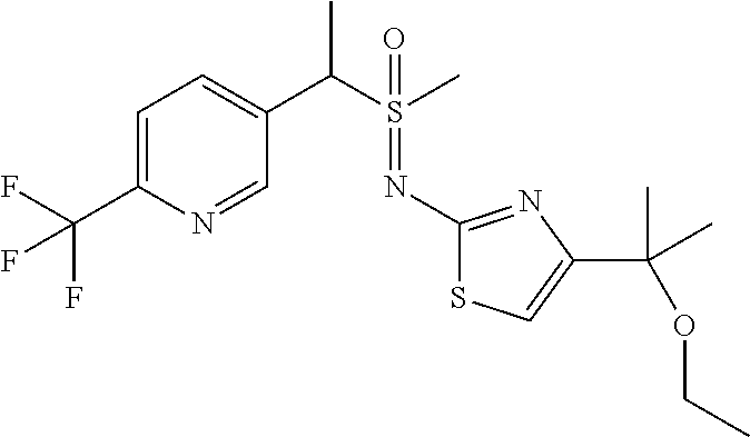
C1=C(C(F)(F)F)N=CC(C(S(C)(=O)=NC2=NC(C(C)(OCC)C)=CS2)C)=C1
